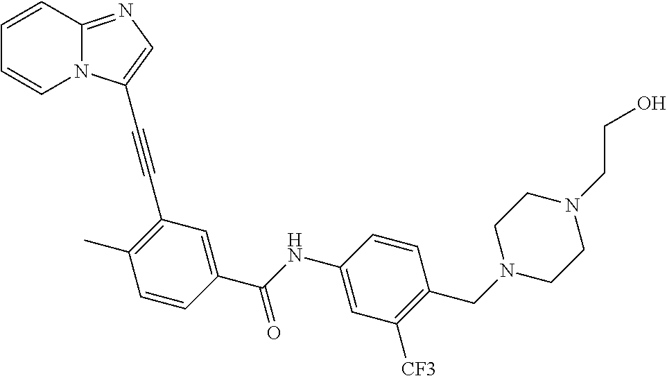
C1=CC2=NC=C(C#CC3=C(C)C=CC(C(NC4=CC([CF3])=C(CN5CCN(CCO)CC5)C=C4)=O)=C3)N2C=C1
